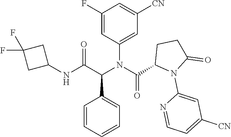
C1=C(N(C(C2N(C3=CC([CN])=CC=N3)C(=O)CC2)=O)C(C(NC2CC(F)(F)C2)=O)C2=CC=CC=C2)C=C(F)C=C1[CN]
